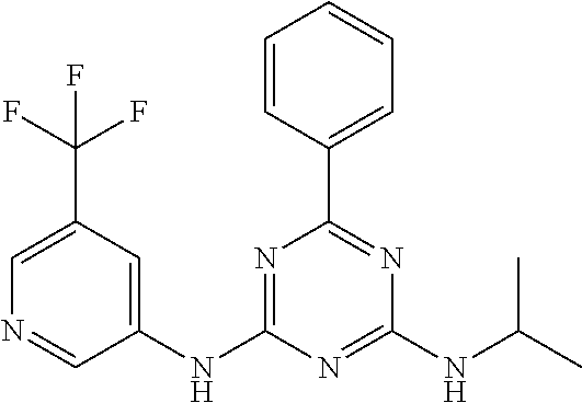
N1=C(NC2=CC(C(F)(F)F)=CN=C2)N=C(NC(C)C)N=C1C1=CC=CC=C1
